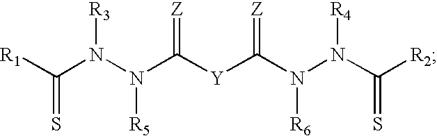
[R1]C(N(N(C([Y]C(N(N(C([R2])=S)[R4])[R6])=[Z])=[Z])[R5])[R3])=S
